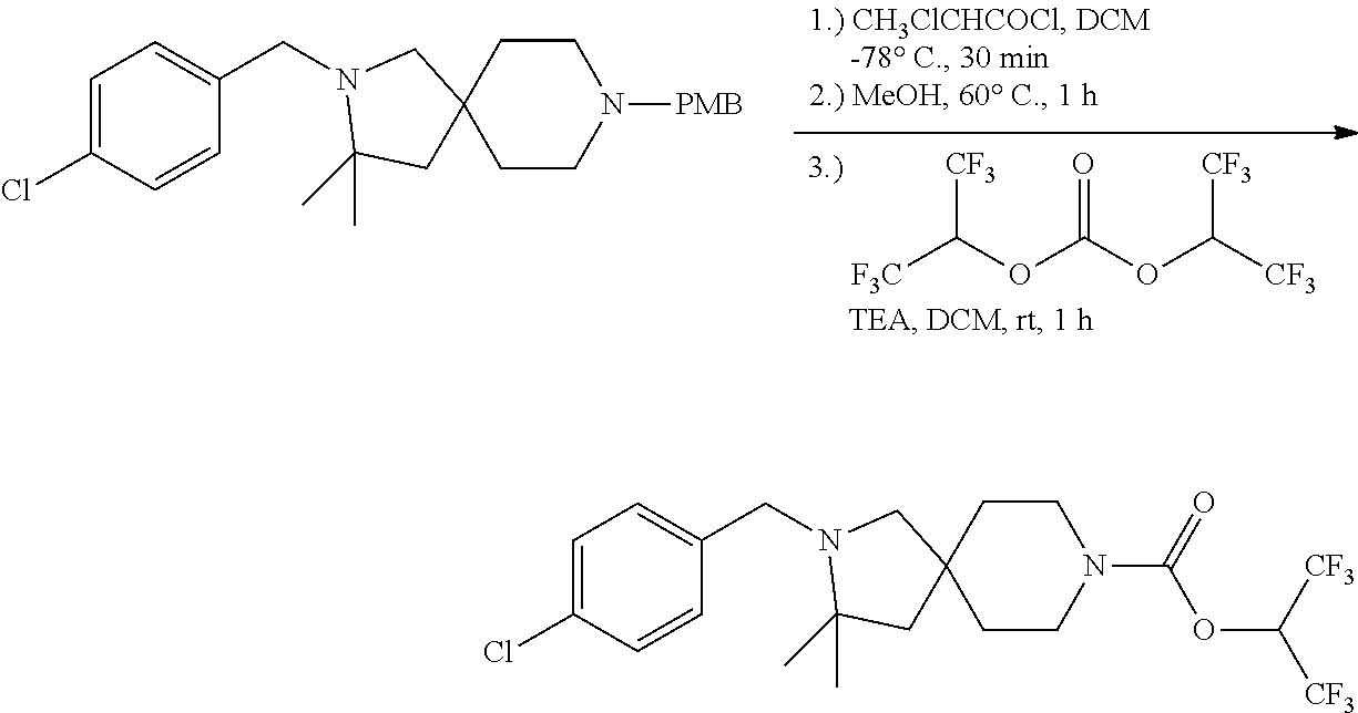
[F3C]C(OC(OC([CF3])[CF3])=O)[CF3].C1CN([PMB])CCC12CC(C)(C)N(CC1=CC=C(Cl)C=C1)C2.C1CN(C(OC([CF3])[CF3])=O)CCC12CC(C)(C)N(CC1=CC=C(Cl)C=C1)C2
